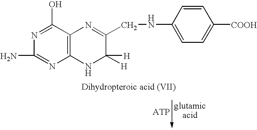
N1=C(O)C2=C(N=C1N)NC([H])([H])C(CNC1=CC=C([COOH])C=C1)=N2
